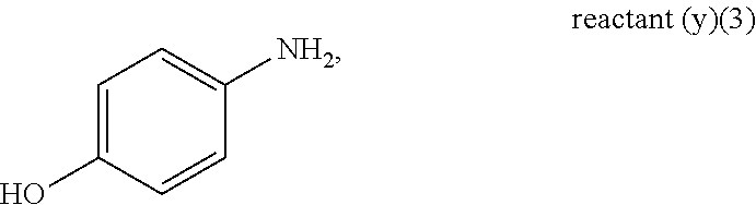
C1=C(O)C=CC([NH2])=C1
